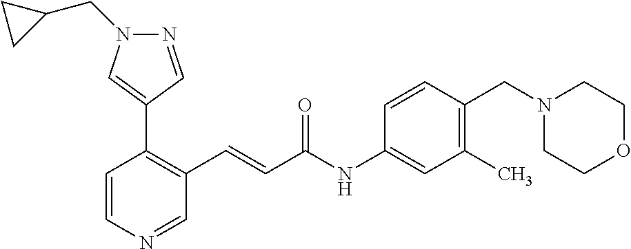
C1=CN=CC(C=CC(=O)NC2=CC(C)=C(CN3CCOCC3)C=C2)=C1C1=CN(CC2CC2)N=C1
